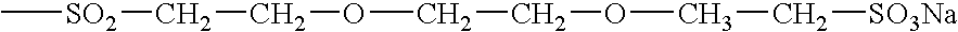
C[SO2]CCOCCOCC[SO3Na]
